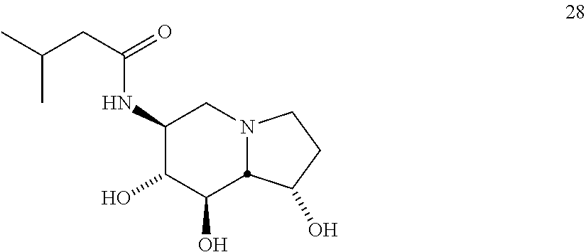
C1(NC(CC(C)C)=O)C(O)C(O)C2N(C1)CCC2O
